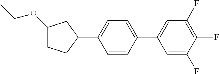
C1(OCC)CCC(C2=CC=C(C3=CC(F)=C(F)C(F)=C3)C=C2)C1
